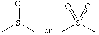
CS(C)=O.CS(C)(=O)=O
